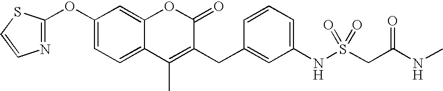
C1(OC2=NC=CS2)=CC=C2C(=C1)OC(=O)C(CC1=CC(NS(CC(NC)=O)(=O)=O)=CC=C1)=C2C
